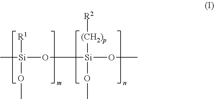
C[Si](O[Si](OC)([(CH2)p][R2])OC)([R1])OC
